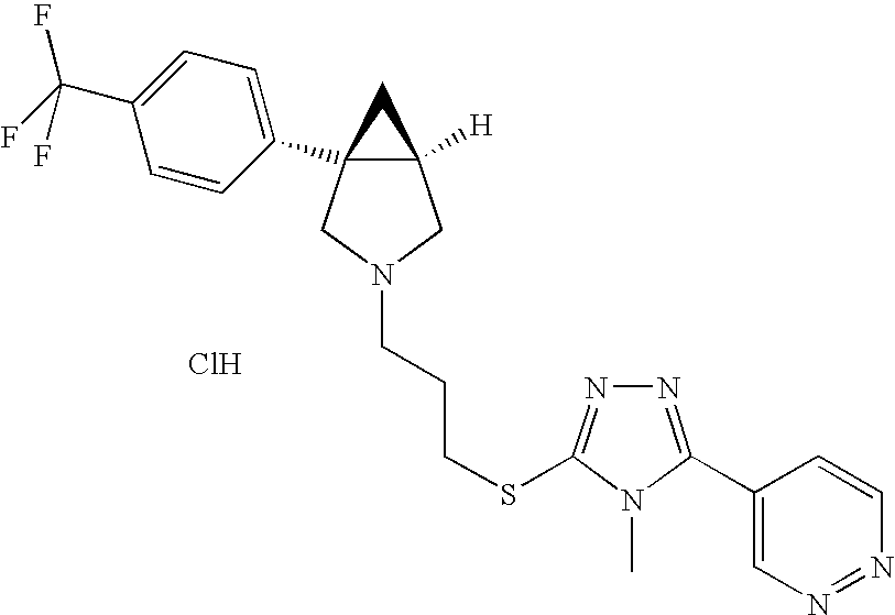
Cl.C12([H])CN(CCCSC3=NN=C(C4=CN=NC=C4)N3C)CC1(C1=CC=C(C(F)(F)F)C=C1)C2
